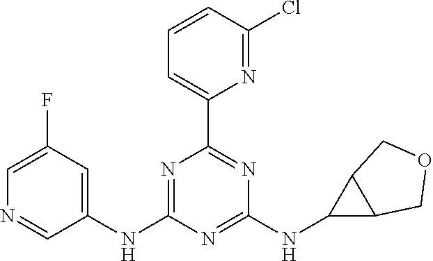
C1=CC(Cl)=NC(C2=NC(NC3C4C3COC4)=NC(NC3=CC(F)=CN=C3)=N2)=C1
